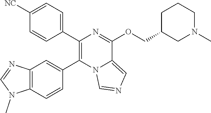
C1(C2=CC=C([NC])C=C2)=C(C2=CC3=C(C=C2)N(C)C=N3)N2C(=CN=C2)C(OCC2CN(C)CCC2)=N1
